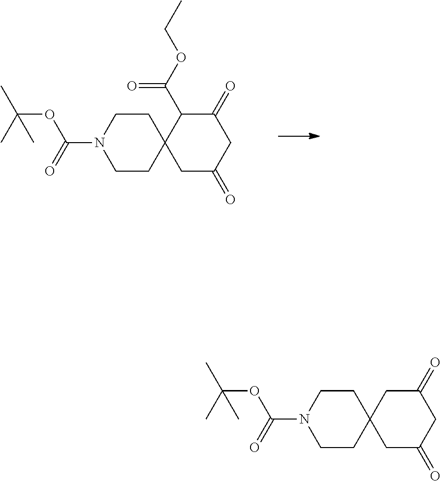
C(OC(=O)N1CCC2(CC1)CC(=O)CC(=O)C2C(=O)OCC)(C)(C)C.C(OC(=O)N1CCC2(CC1)CC(=O)CC(=O)C2)(C)(C)C
